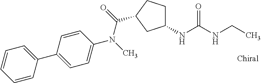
C1(C2=CC=C(N(C)C(=O)C3CCC(NC(NCC)=O)C3)C=C2)=CC=CC=C1
